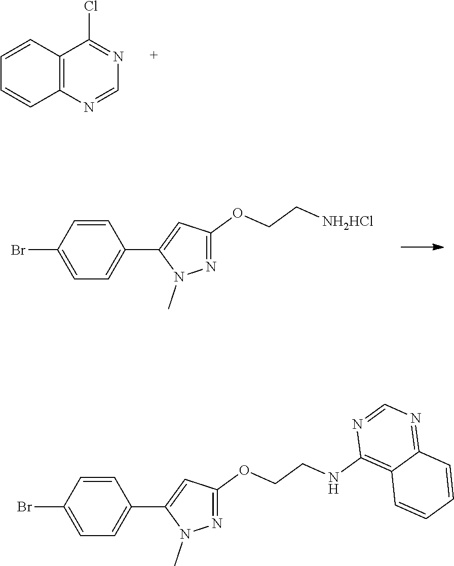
C12=C(N=CN=C1Cl)C=CC=C2.C1(Br)=CC=C(C2=CC(OCC[NH2HCl])=NN2C)C=C1.C1(Br)=CC=C(C2=CC(OCCNC3=C4C(=NC=N3)C=CC=C4)=NN2C)C=C1
